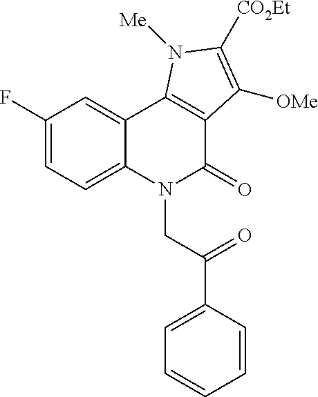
C1(F)=CC=C2C(=C1)C1=C(C(=O)N2CC(C2=CC=CC=C2)=O)C([OMe])=C([CO2Et])N1[Me]
